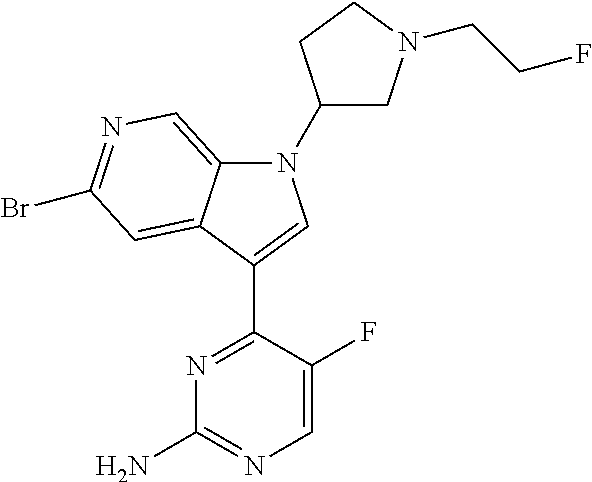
N1=C(C2=CN(C3CN(CCF)CC3)C3=CN=C(Br)C=C32)C(F)=CN=C1N
